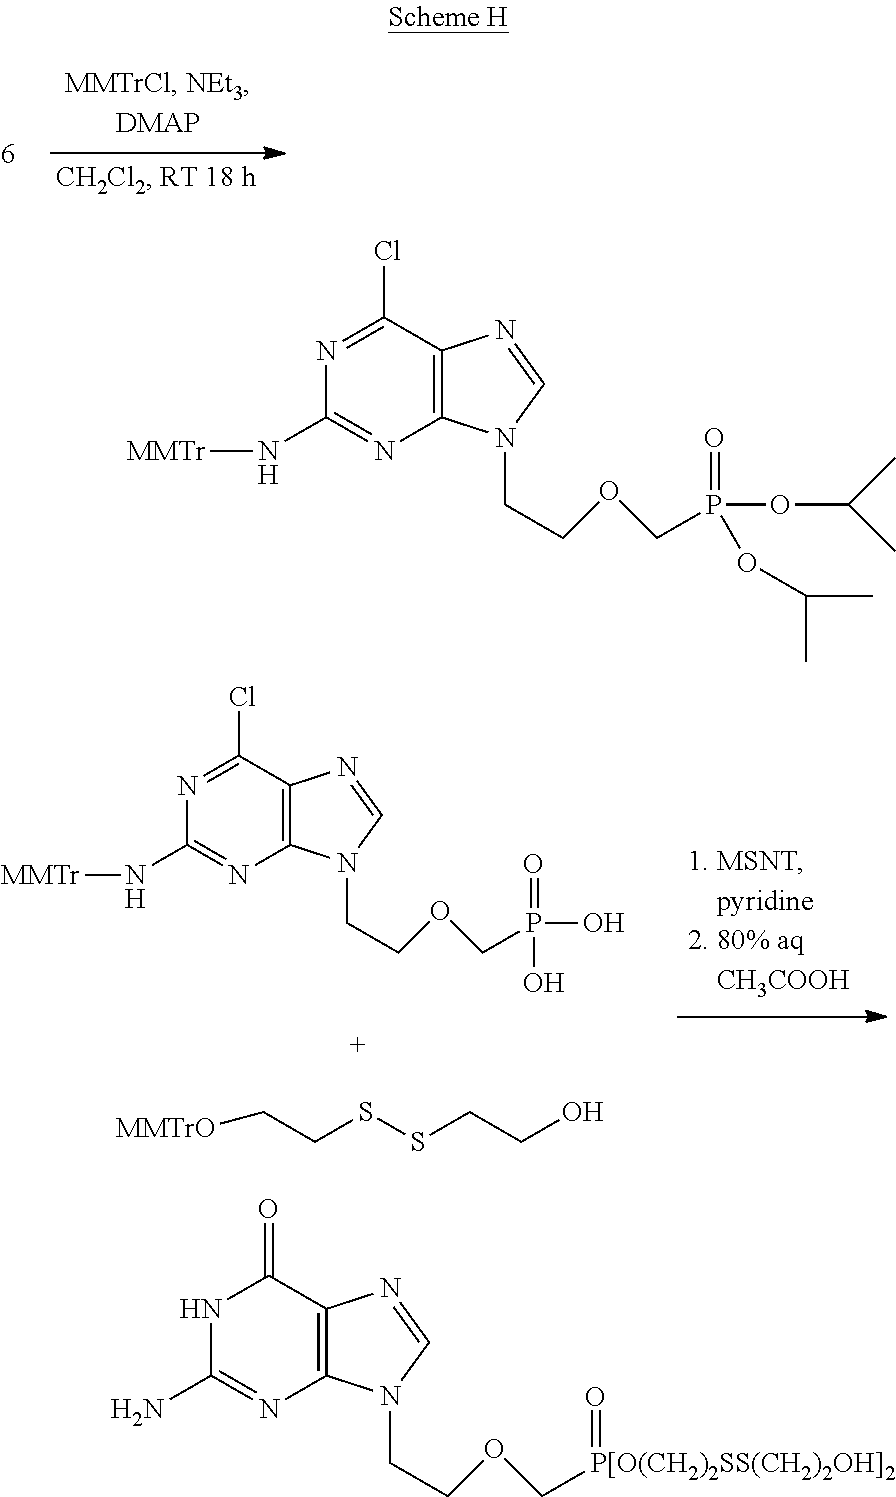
[MMTr]NC1=NC2=C(C(Cl)=N1)N=CN2CCOCP(OC(C)C)(=O)OC(C)C.[MMTr]NC1=NC2=C(C(Cl)=N1)N=CN2CCOCP(O)(=O)O.C(CSSCCO)[MMTrO].NC1=NC2=C(C(=O)N1)N=CN2CCOC[P[O(CH2)2SS(CH2)2OH]2]=O
